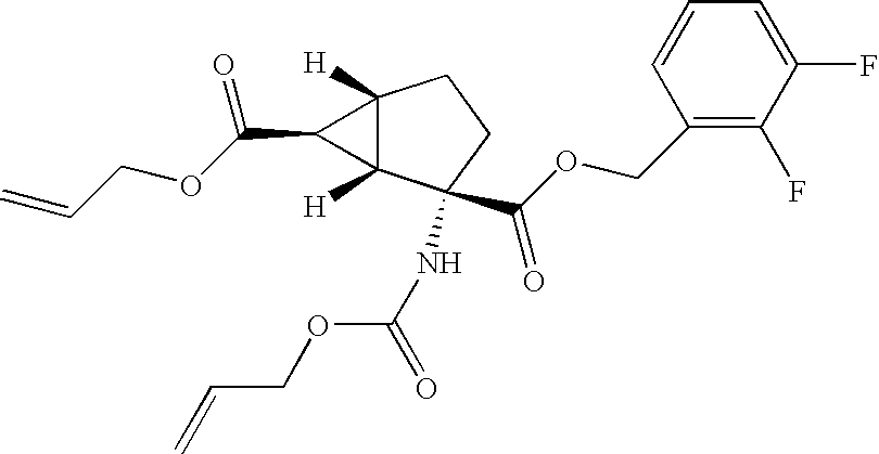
C12([H])C([H])(C(NC(=O)OCC=C)(C(OCC3=C(F)C(F)=CC=C3)=O)CC1)C2C(OCC=C)=O
